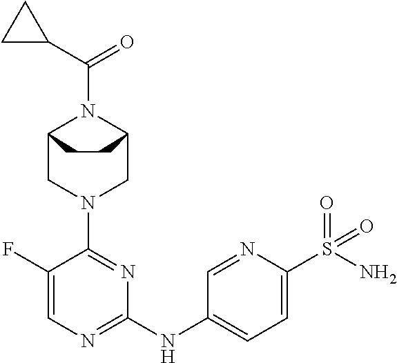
C12CN(C3=NC(NC4=CC=C(S(N)(=O)=O)N=C4)=NC=C3F)CC(N1C(=O)C1CC1)CC2
